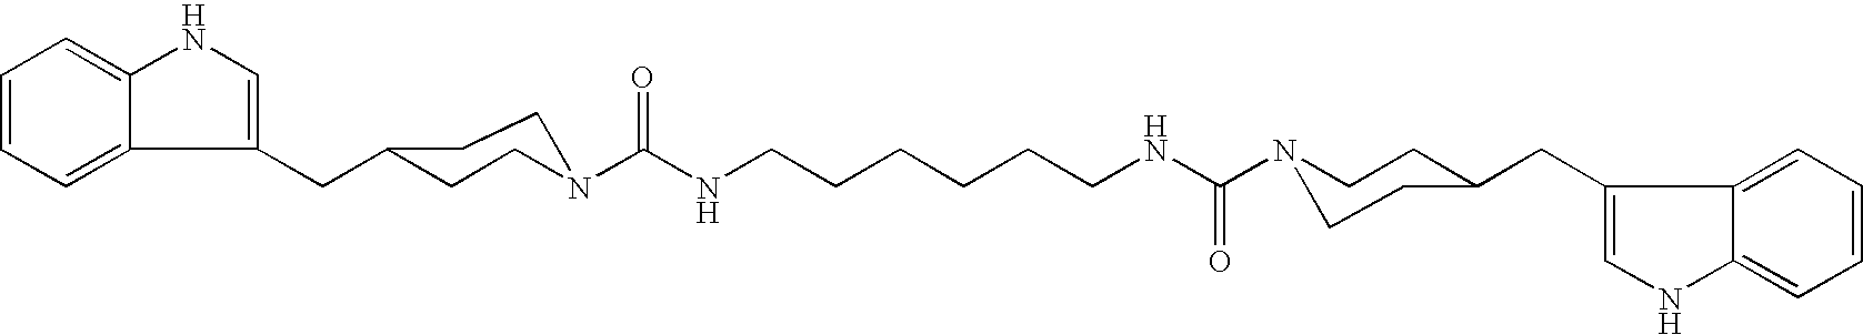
C1=CC=C2C(=C1)NC=C2CC1CCN(C(NCCCCCCNC(N2CCC(CC3=CNC4=CC=CC=C34)CC2)=O)=O)CC1
